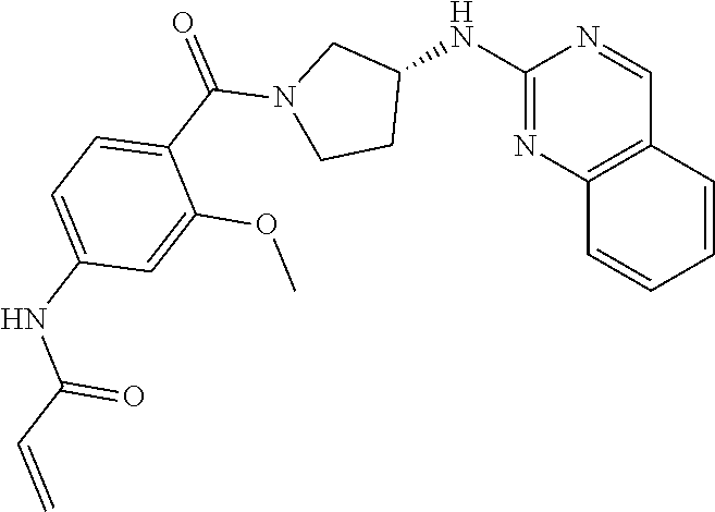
C1(NC2CN(C(C3=CC=C(NC(C=C)=O)C=C3OC)=O)CC2)=NC2=C(C=N1)C=CC=C2
